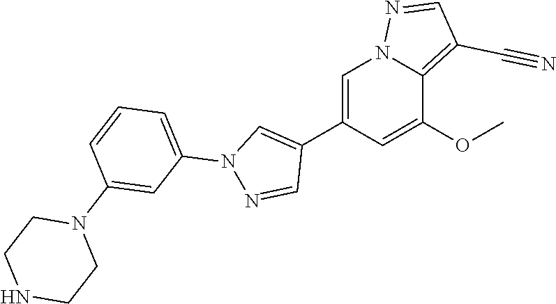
C1(C2=CN3C(=C(C#N)C=N3)C(OC)=C2)=CN(C2=CC=CC(N3CCNCC3)=C2)N=C1
